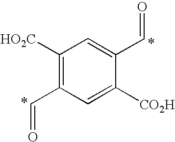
O=CC1=C([HO2C])C=C(C=O)C([CO2H])=C1
